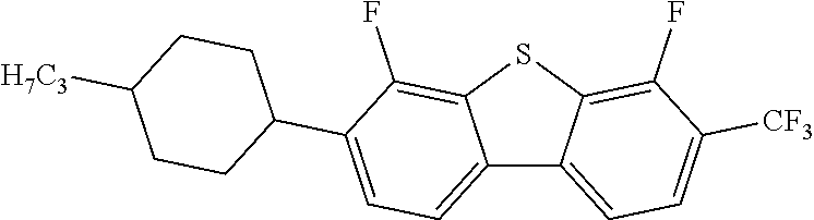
C12=CC=C(C3CCC([H7C3])CC3)C(F)=C1SC1=C(F)C([CF3])=CC=C21
